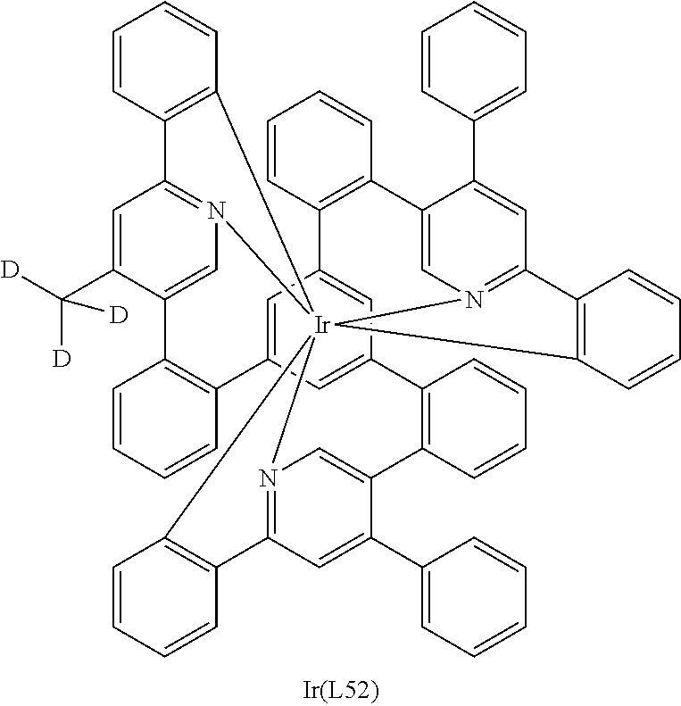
C1=C(C([D])([D])[D])C2=CN3=C1C1=C([Ir]3456N3=C(C=C(C7=CC=CC=C7)C(=C3)C3=C(C7=CC(=CC(=C7)C7=C2C=CC=C7)C2=C(C=CC=C2)C2=CN4=C(C=C2C2=CC=CC=C2)C2=C5C=CC=C2)C=CC=C3)C2=C6C=CC=C2)C=CC=C1
